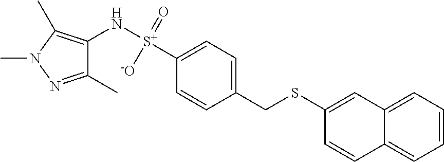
C1(N[S+]([-O])(=O)C2=CC=C(CSC3=CC4=CC=CC=C4C=C3)C=C2)=C(C)N(C)N=C1C
